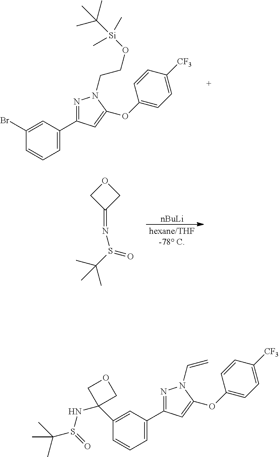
C1(Br)=CC(C2=NN(CCO[Si](C(C)(C)C)(C)C)C(OC3=CC=C([CF3])C=C3)=C2)=CC=C1.[nBuLi].C1(=NS(C(C)(C)C)=O)COC1.C1(C2(NS(=O)C(C)(C)C)COC2)=CC(C2=NN(C=C)C(OC3=CC=C([CF3])C=C3)=C2)=CC=C1
